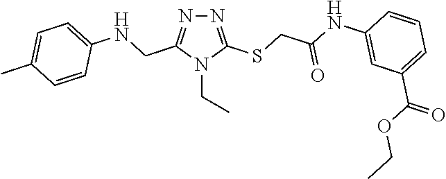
N1=C(SCC(NC2=CC(C(OCC)=O)=CC=C2)=O)N(CC)C(CNC2=CC=C(C)C=C2)=N1
